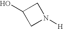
C1(O)CN([H])C1
